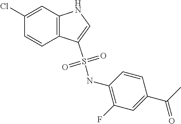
C12=C(C=C(Cl)C=C1)NC=C2S(NC1=C(F)C=C(C(C)=O)C=C1)(=O)=O
